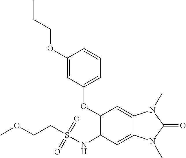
C1(OCCC)=CC(OC2=C(NS(CCOC)(=O)=O)C=C3C(=C2)N(C)C(=O)N3C)=CC=C1
